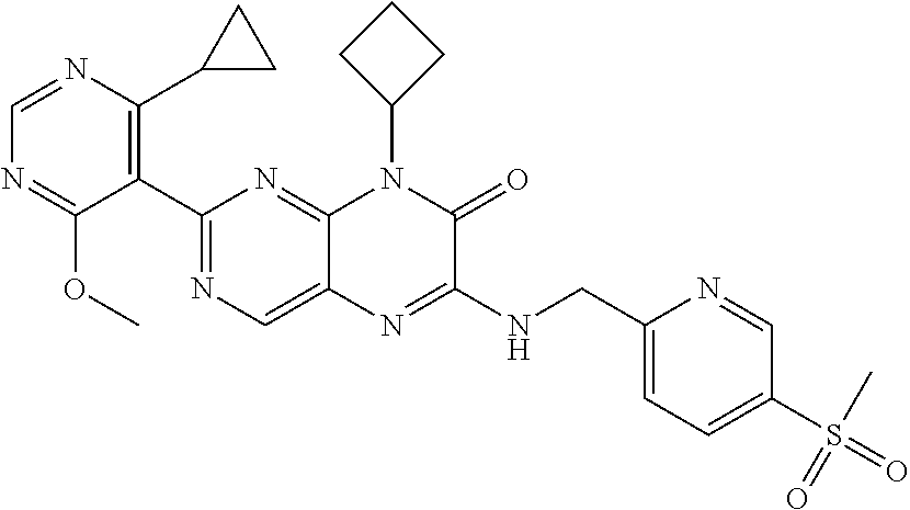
C1=NC(C2CC2)=C(C2=NC=C3C(=N2)N(C2CCC2)C(=O)C(NCC2=CC=C(S(=O)(=O)C)C=N2)=N3)C(OC)=N1
